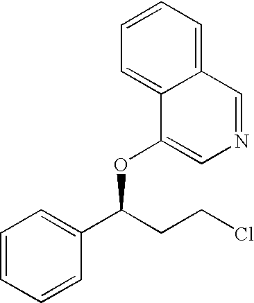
C1=CC=CC(C(CCCl)OC2=CN=CC3=CC=CC=C23)=C1
